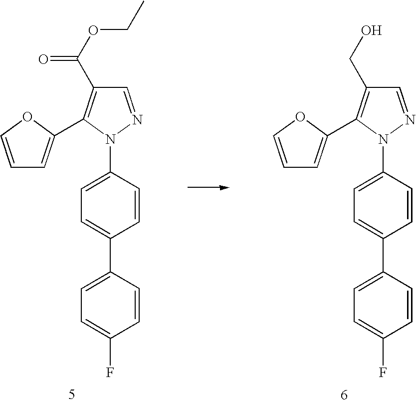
C1=NN(C2=CC=C(C3=CC=C(F)C=C3)C=C2)C(C2=CC=CO2)=C1C(OCC)=O.C1=NN(C2=CC=C(C3=CC=C(F)C=C3)C=C2)C(C2=CC=CO2)=C1CO
